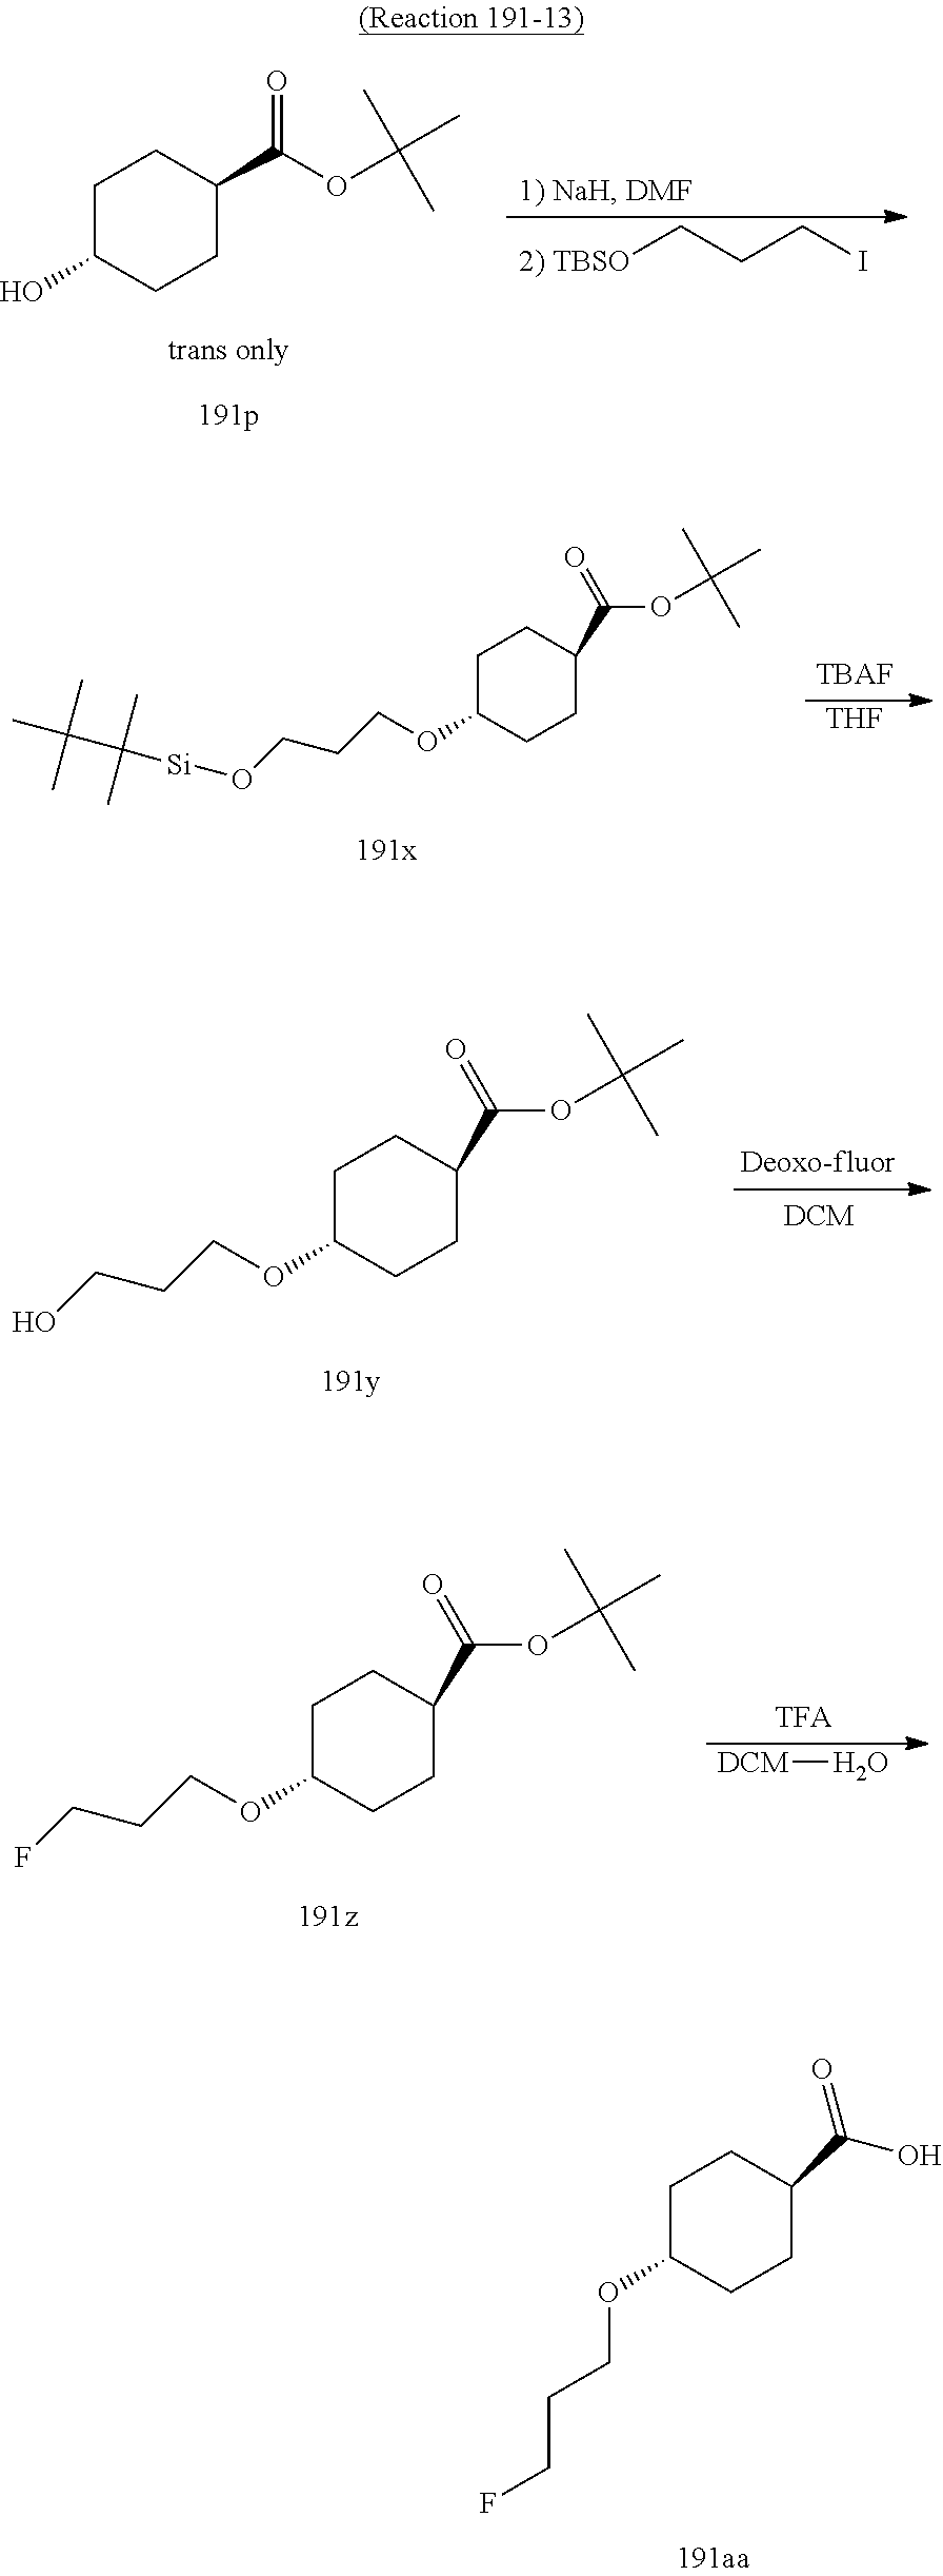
C1C(O)CCC(C(OC(C)(C)C)=O)C1.[TBSO]CCCI.C1C(OCCCF)CCC(C(O)=O)C1.[TBAF].[THF].C1C(OCCCO[Si]C(C)(C)C(C)(C)C)CCC(C(=O)OC(C)(C)C)C1.C1C(OCCCO)CCC(C(=O)OC(C)(C)C)C1.C1C(OCCCF)CCC(C(=O)OC(C)(C)C)C1.[DCM]O
